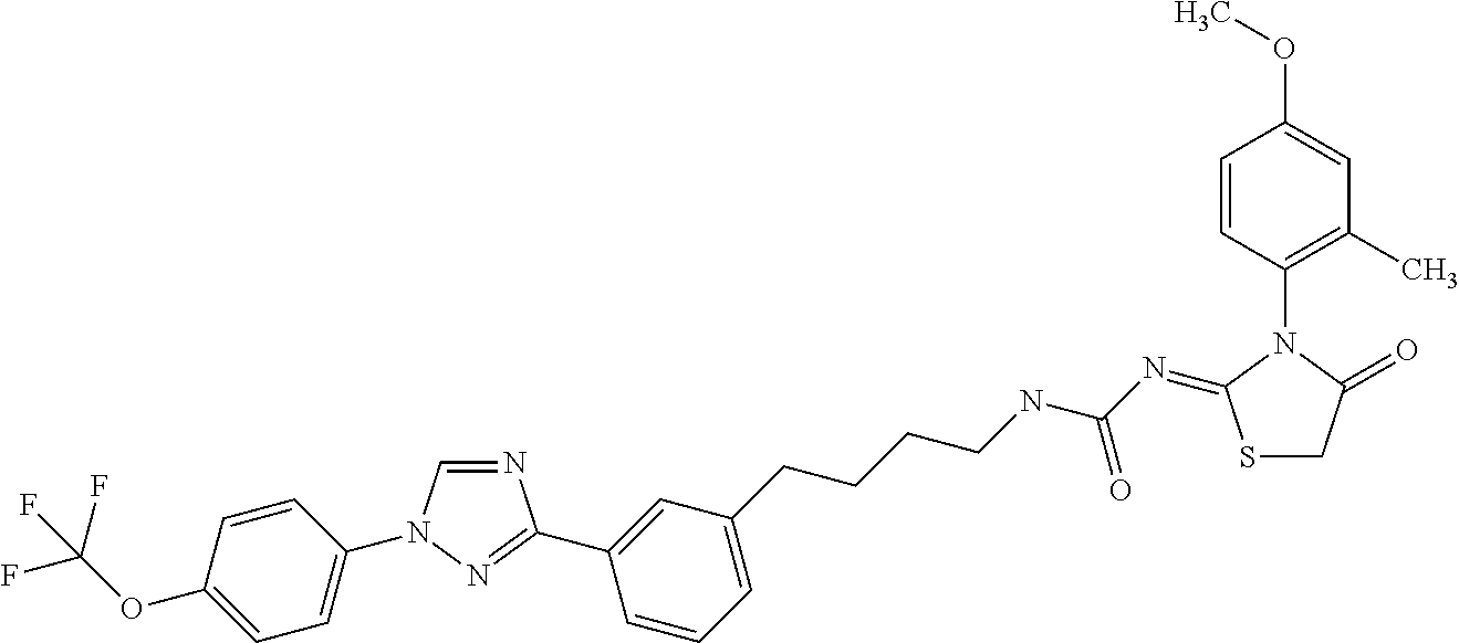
N1=CN(C2=CC=C(OC(F)(F)F)C=C2)N=C1C1=CC(CCCCNC(N=C2SCC(=O)N2C2=C(C)C=C(OC)C=C2)=O)=CC=C1
